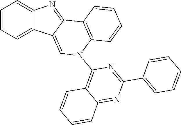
C1=CC=C2C(=C1)N=C1C2=CN(C2=C3C(=NC(C4=CC=CC=C4)=N2)C=CC=C3)C2=C1C=CC=C2
